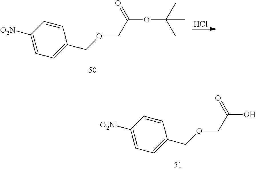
C1([O2N])=CC=C(COCC(OC(C)(C)C)=O)C=C1.Cl.C1([O2N])=CC=C(COCC(O)=O)C=C1
